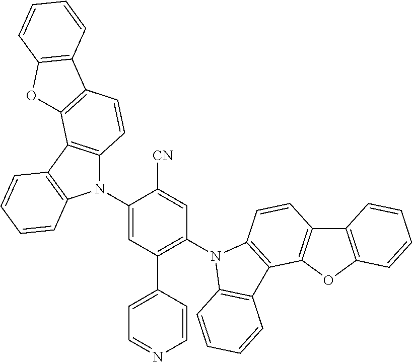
C1(N2C3=C(C4=C2C=CC=C4)C2=C(C=C3)C3=C(O2)C=CC=C3)=CC(C2=CC=NC=C2)=C(N2C3=C(C4=C(C5=C(O4)C=CC=C5)C=C3)C3=C2C=CC=C3)C=C1[CN]
